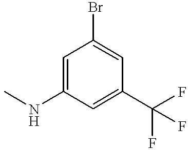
C1=C(NC)C=C(C(F)(F)F)C=C1Br
